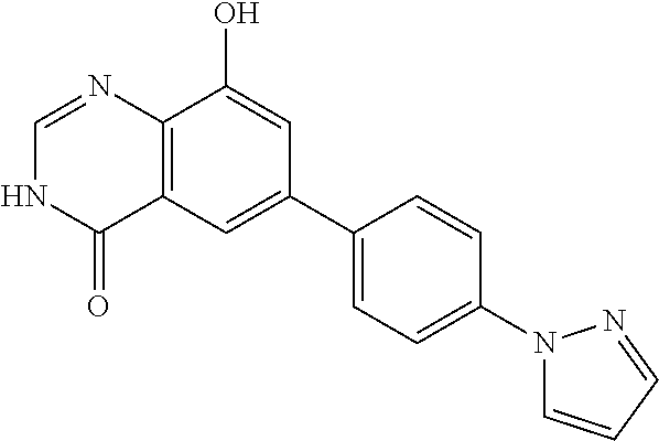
C12=C(C=C(C3=CC=C(N4C=CC=N4)C=C3)C=C1O)C(=O)NC=N2
